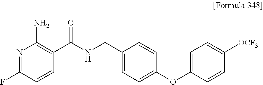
N1=C(F)C=CC(C(NCC2=CC=C(OC3=CC=C([OCF3])C=C3)C=C2)=O)=C1N
